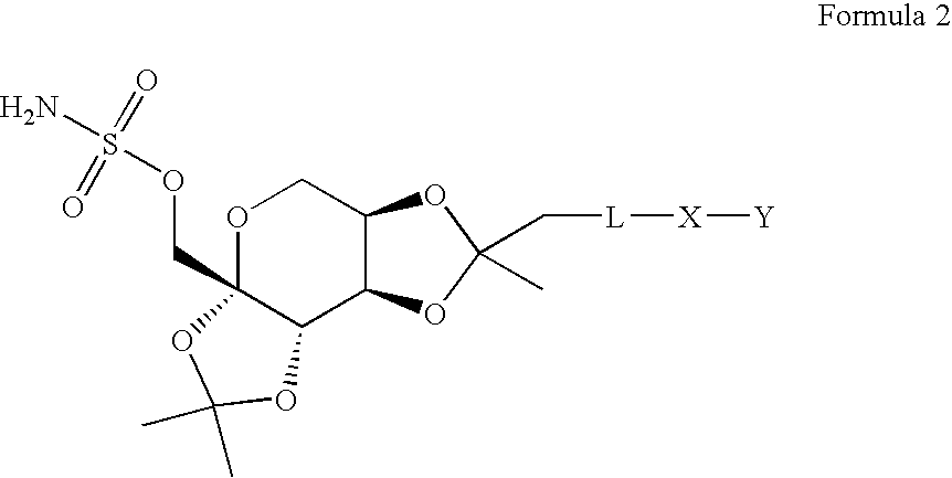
C12C(C3C(COS(N)(=O)=O)(OC1)OC(C)(C)O3)OC(C)(C[L][X][Y])O2
